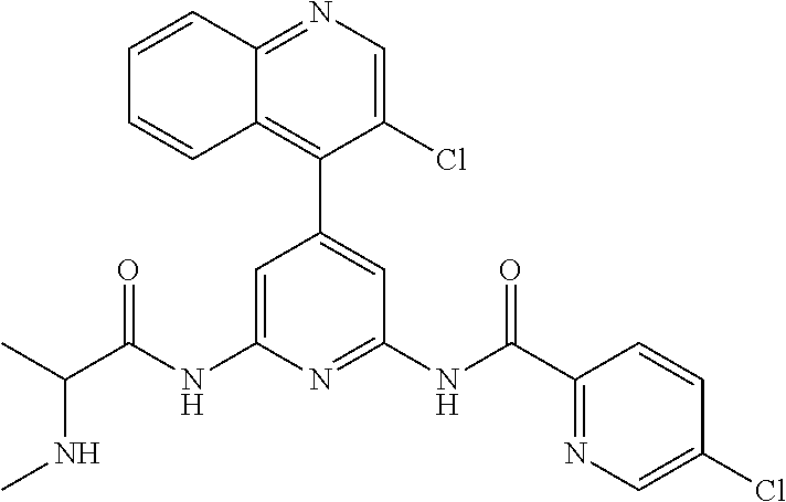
C1=C(NC(C(C)NC)=O)N=C(NC(=O)C2=NC=C(Cl)C=C2)C=C1C1=C2C(=NC=C1Cl)C=CC=C2
